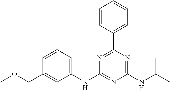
C1(NC2=CC=CC(COC)=C2)=NC(NC(C)C)=NC(C2=CC=CC=C2)=N1
